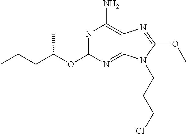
N1=C(OC(CCC)C)N=C2C(=C1N)N=C(OC)N2CCCCl
